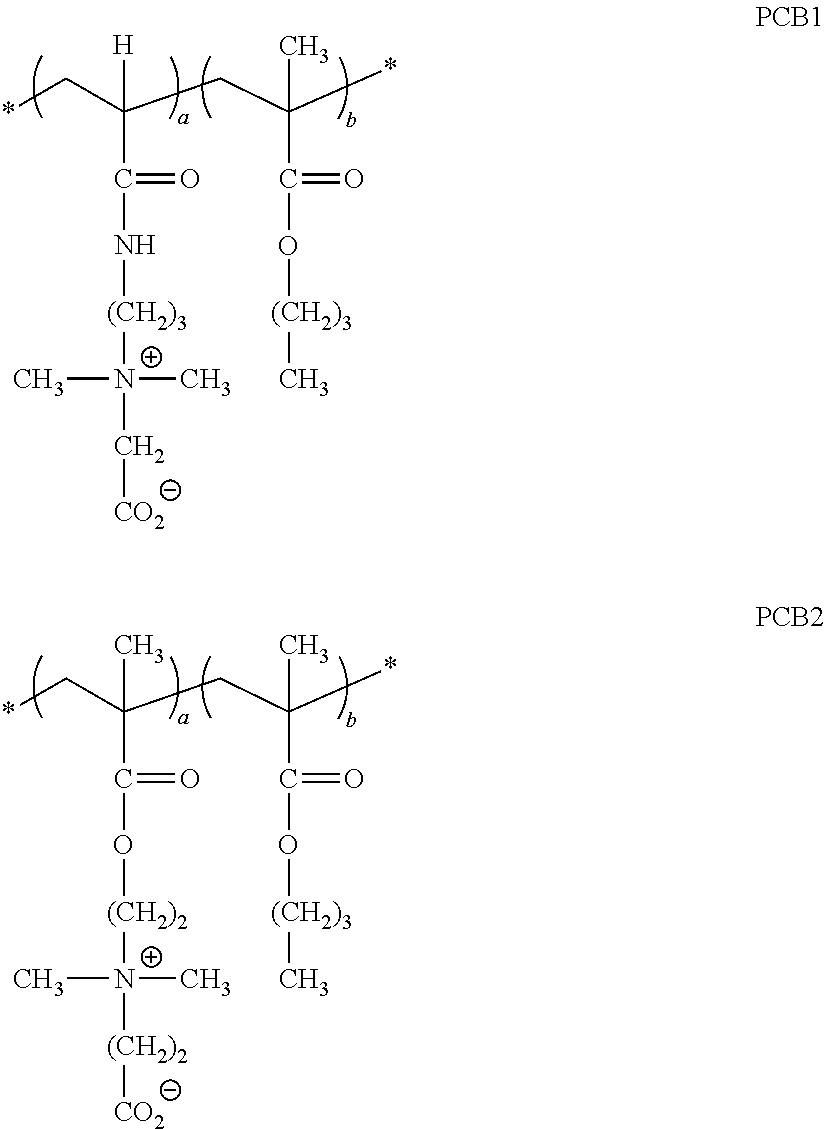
*CC(CC(*)(C)C(O[(CH2)3]C)=O)([H])C(=O)N[(CH2)3][N+](C[CO2])(C)C.*CC(CC(*)(C)C(O[(CH2)3]C)=O)(C)C(=O)O[(CH2)2][N+]([(CH2)2][CO2])(C)C
